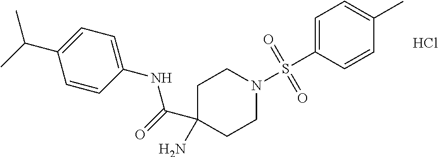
C1C(N)(C(NC2=CC=C(C(C)C)C=C2)=O)CCN(S(=O)(=O)C2=CC=C(C)C=C2)C1.Cl
